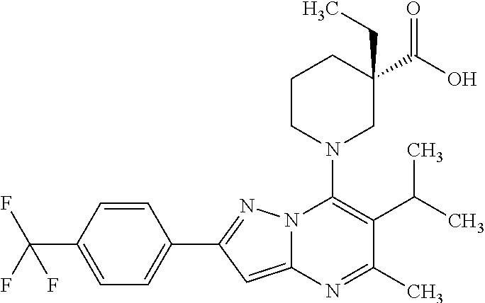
C1=C(C(F)(F)F)C=CC(C2=NN3C(=C2)N=C(C)C(C(C)C)=C3N2CC(C(O)=O)(CC)CCC2)=C1
